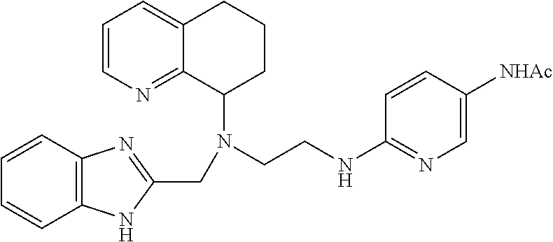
C1=CC2=C(C=C1)NC(CN(C1CCCC3=CC=CN=C13)CCNC1=NC=C([NHAc])C=C1)=N2
